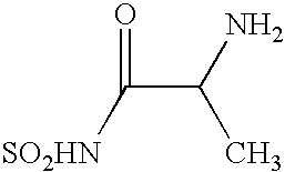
O=C(C(C)N)[SO2HN]
